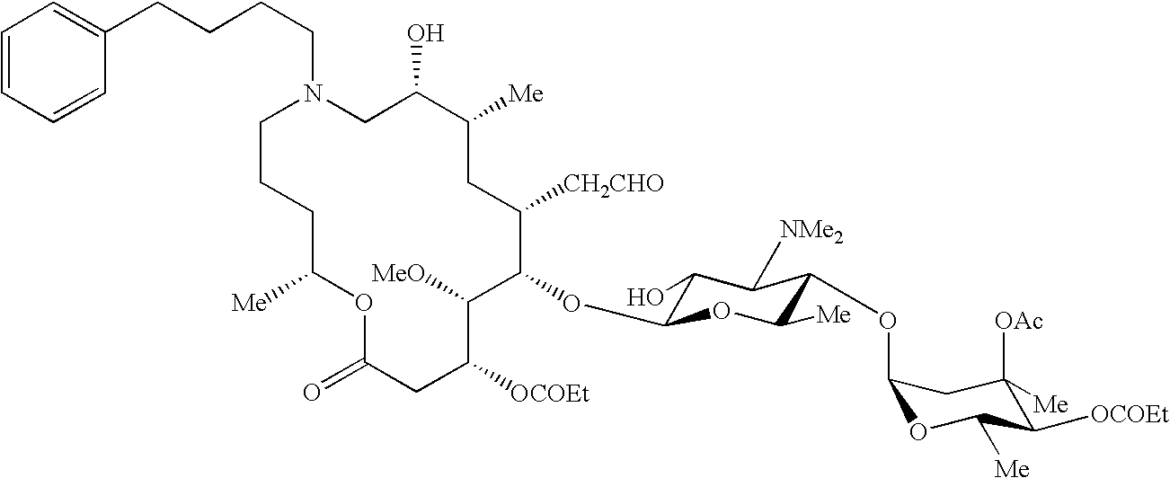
C1C(O)C([Me])CC([CH2CHO])C(OC2C(O)C([NMe2])C(OC3OC([Me])C([OCOEt])C([OAc])([Me])C3)C([Me])O2)C([MeO])C([OCOEt])CC(=O)OC([Me])CCCN1CCCCC1=CC=CC=C1
